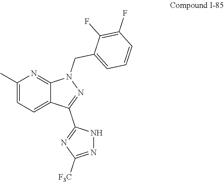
C1(C)=CC=C2C(=N1)N(CC1=CC=CC(F)=C1F)N=C2C1=NC([F3C])=NN1
